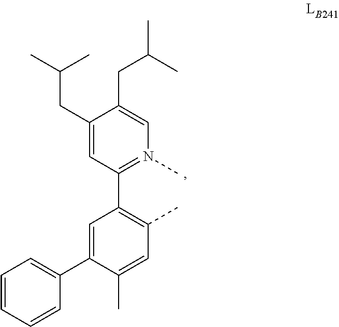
C1(C)=CC(C)=C(C2=N(C)C=C(CC(C)C)C(CC(C)C)=C2)C=C1C1=CC=CC=C1
